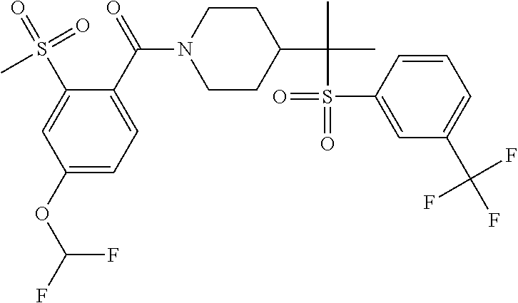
C1CC(C(C)(C)S(=O)(C2=CC(C(F)(F)F)=CC=C2)=O)CCN1C(C1=CC=C(OC(F)F)C=C1S(=O)(=O)C)=O
